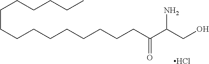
C(CO)(C(CCCCCCCCCCCCCCC)=O)N.Cl
